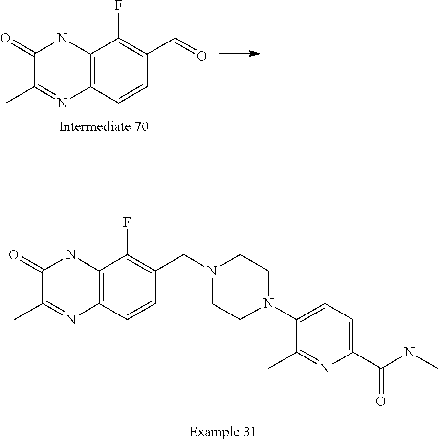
C12=C(C=CC(C=O)=C1F)N=C(C)C(=O)N2.C1(N2CCN(CC3=C(F)C4=C(C=C3)N=C(C)C(=O)N4)CC2)=CC=C(C(NC)=O)N=C1C
